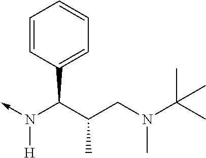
C(N(->C)[H])(C1=CC=CC=C1)C(CN(C)C(C)(C)C)C
